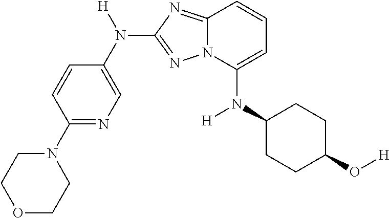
C1=CC(N2CCOCC2)=NC=C1N([H])C1=NN2C(=N1)C=CC=C2N(C1CCC(O[H])CC1)[H]
